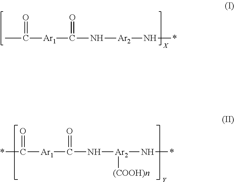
CC([Ar1]C(N[Ar2]N*)=O)=O.*C([Ar1]C(N[Ar2](N*)[(COOH)n])=O)=O
